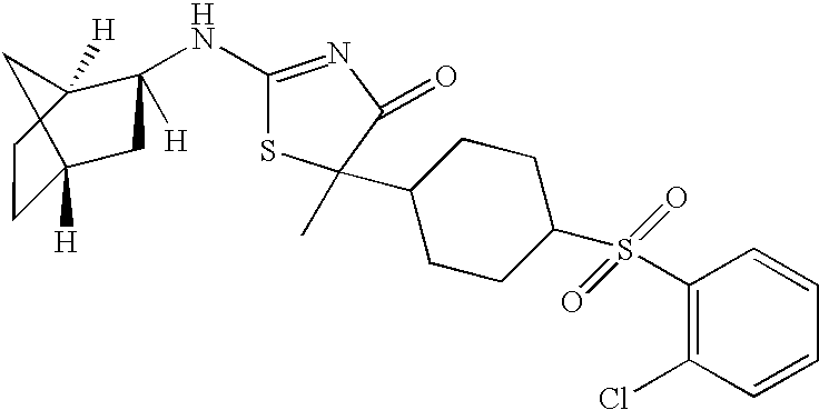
C1C2([H])CC([H])(NC3=NC(=O)C(C)(C4CCC(S(C5=C(Cl)C=CC=C5)(=O)=O)CC4)S3)C([H])(C1)C2
